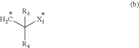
CC([X1])([R4])[R3]
